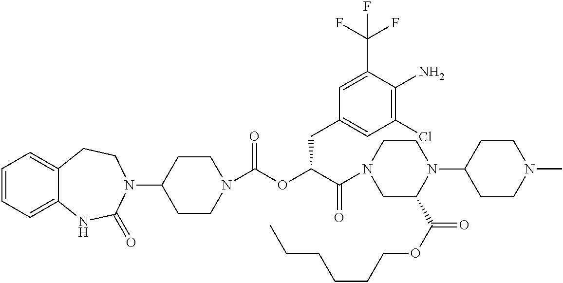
C1=CC=C2C(=C1)CCN(C1CCN(C(OC(C(N3CC(C(OCCCCCC)=O)N(C4CCN(C)CC4)CC3)=O)CC3=CC(Cl)=C(N)C(C(F)(F)F)=C3)=O)CC1)C(=O)N2
